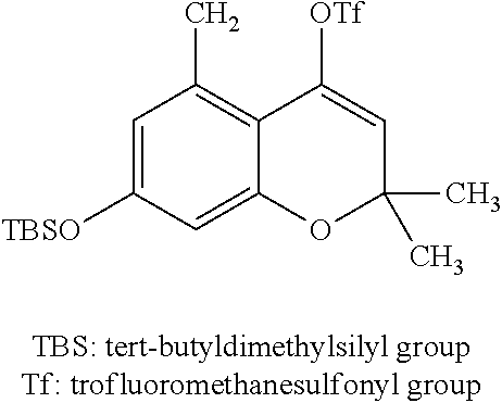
C1=C([TBSO])C=C2C(=C1C)C([OTf])=CC(C)(C)O2
